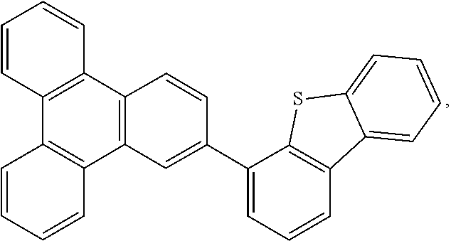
C1=CC(C2=CC=CC3=C2SC2=CC=CC=C32)=CC2=C1C1=C(C3=C2C=CC=C3)C=CC=C1
